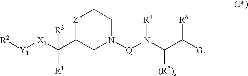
[Z]1C(C([X1][Y1][R2])([R3])[R1])CN([Q]N(C(C([G])[R6])[(R5)s])[R4])CC1
